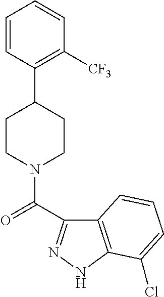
C1=CC(C2CCN(C(=O)C3=NNC4=C3C=CC=C4Cl)CC2)=C([CF3])C=C1
